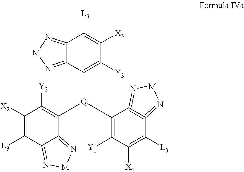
C12=N[M]N=C1C([L3])=C([X3])C([Y3])=C2[Q](C1=C([Y2])C([X2])=C([L3])C2=N[M]N=C12)C1=C([Y1])C([X1])=C([L3])C2=C1=N[M]N=2
